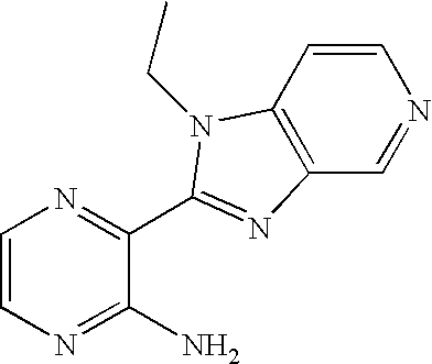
C1=CN=C(N)C(C2=NC3=C(C=CN=C3)N2CC)=N1
